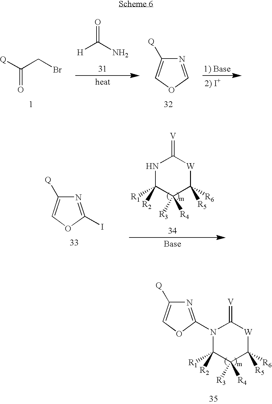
O=C([H])N.[Q]C(CBr)=O.N1=COC=C1[Q].N1=C(I)OC=C1[Q].C1([R1])([R2])C([R3])([R4])C([R6])([R5])[W]C(=[V])N1.C1([R1])([R2])C([R3])([R4])C([R6])([R5])[W]C(=[V])N1C1=NC([Q])=CO1
